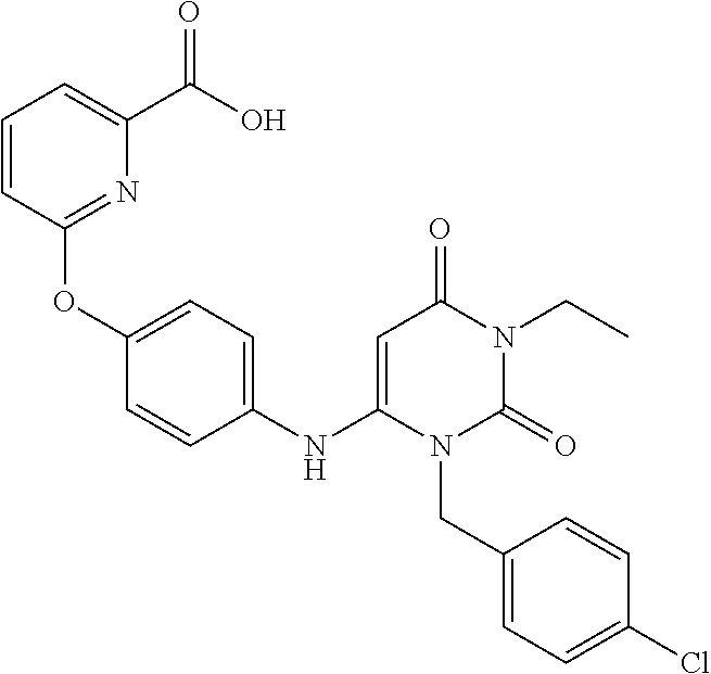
C1(NC2=CC(=O)N(CC)C(=O)N2CC2=CC=C(Cl)C=C2)=CC=C(OC2=NC(C(O)=O)=CC=C2)C=C1
